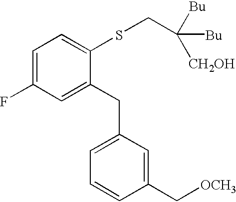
C1=C(F)C=C(CC2=CC=CC(C[OCH3])=C2)C(SCC([Bu])([CH2OH])[Bu])=C1
